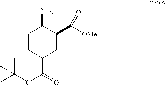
C1CC(C(=O)OC(C)(C)C)CC(C([OMe])=O)C1N
